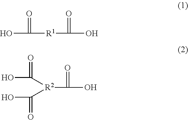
OC(=O)[R1]C(=O)O.OC(=O)[R2](C(=O)O)C(=O)O
